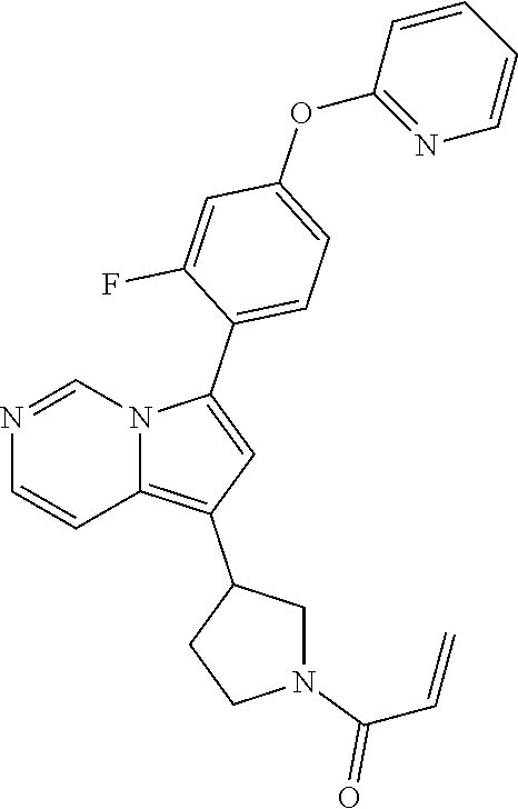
N1=CN2C(=C(C3CCN(C(C=C)=O)C3)C=C2C2=CC=C(OC3=NC=CC=C3)C=C2F)C=C1
